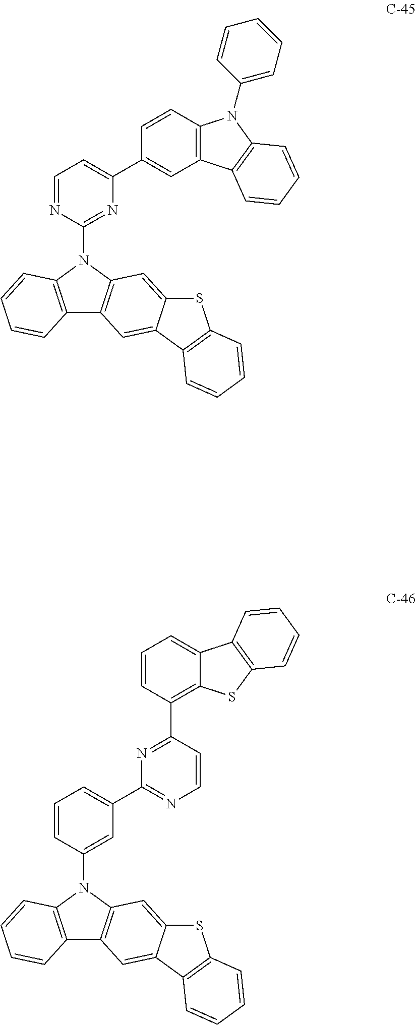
C12=C(N(C3=NC(C4=CC5=C(C=C4)N(C4=CC=CC=C4)C4=C5C=CC=C4)=CC=N3)C3=C1C=C1C(=C3)SC3=C1C=CC=C3)C=CC=C2.C12=C(N(C3=CC(C4=NC=CC(C5=C6C(=CC=C5)C5=C(S6)C=CC=C5)=N4)=CC=C3)C3=C1C=C1C(=C3)SC3=C1C=CC=C3)C=CC=C2
